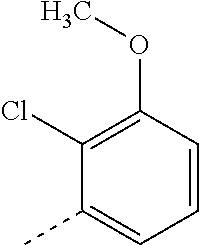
C1(Cl)=C(OC)C=CC=C1C
